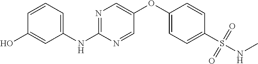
N1=C(NC2=CC=CC(O)=C2)N=CC(OC2=CC=C(S(NC)(=O)=O)C=C2)=C1
